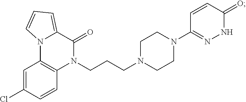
N1(CCCN2CCN(C3=NNC(=O)C=C3)CC2)C(=O)C2=CC=CN2C2=C1C=CC(Cl)=C2
